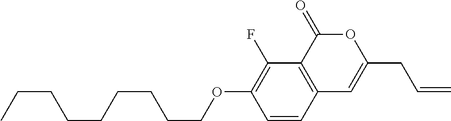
C1=CC2=C(C(F)=C1OCCCCCCCCC)C(=O)OC(CC=C)=C2
